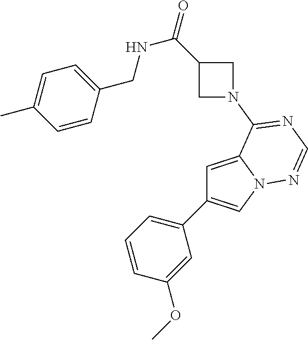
C1=C2N(C=C1C1=CC=CC(OC)=C1)N=CN=C2N1CC(C(=O)NCC2=CC=C(C)C=C2)C1
